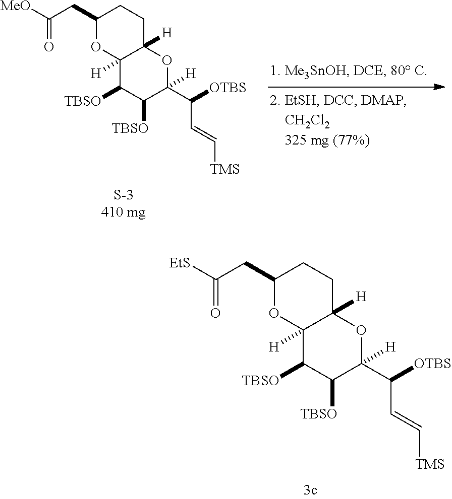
C1(CC([MeO])=O)OC2([H])C([H])(CC1)OC(C(C=C[TMS])[OTBS])([H])C([TBSO])C2[TBSO].C1(CC([EtS])=O)OC2([H])C([H])(CC1)OC(C(C=C[TMS])[OTBS])([H])C([TBSO])C2[TBSO]
